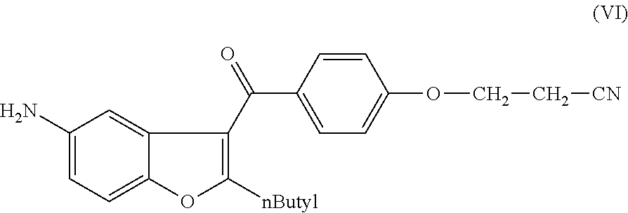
C(C1=CC=C(OCC[CN])C=C1)(=O)C1=C([nButyl])OC2=CC=C(N)C=C21
